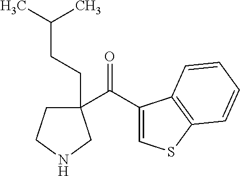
C1(C(=O)C2(CCC(C)C)CCNC2)=CSC2=C1C=CC=C2
